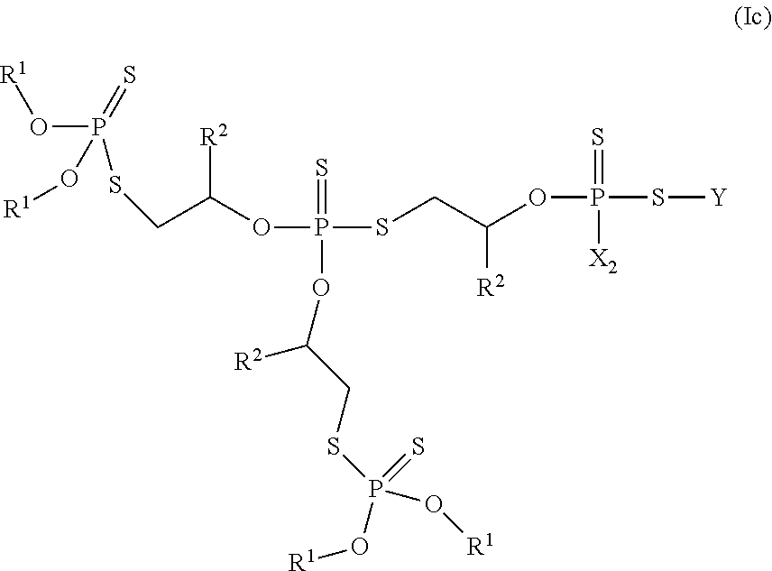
O(P(SCC(OP(S[Y])(=S)[X2])[R2])(OC(CSP(O[R1])(=S)O[R1])[R2])=S)C(CSP(O[R1])(=S)O[R1])[R2]
